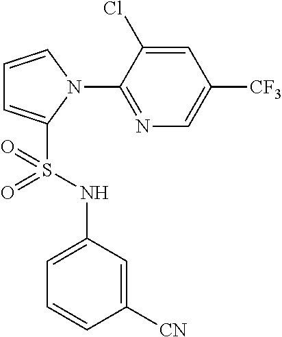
C1=CN(C2=NC=C([CF3])C=C2Cl)C(S(NC2=CC=CC([CN])=C2)(=O)=O)=C1
